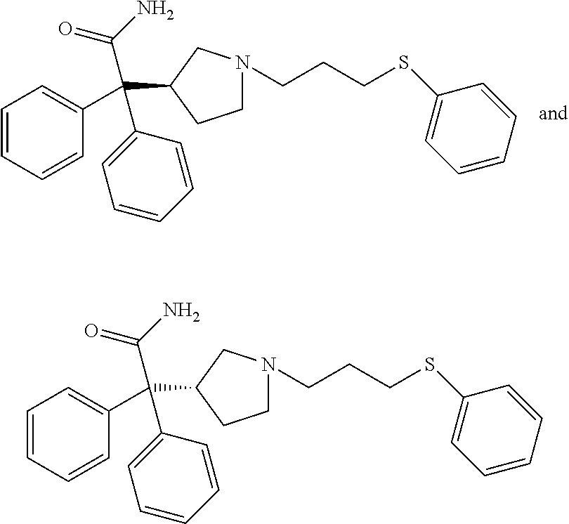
C1=CC=CC(C(C2CCN(CCCSC3=CC=CC=C3)C2)(C2=CC=CC=C2)C(=O)N)=C1.C1=CC=CC(C(C2CCN(CCCSC3=CC=CC=C3)C2)(C2=CC=CC=C2)C(=O)N)=C1
